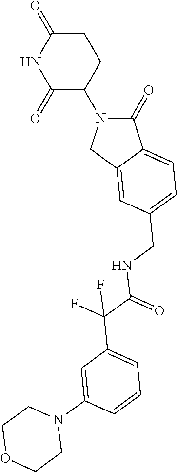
C1(=O)N(C2C(=O)NC(=O)CC2)CC2=CC(CNC(C(C3=CC=CC(N4CCOCC4)=C3)(F)F)=O)=CC=C12
